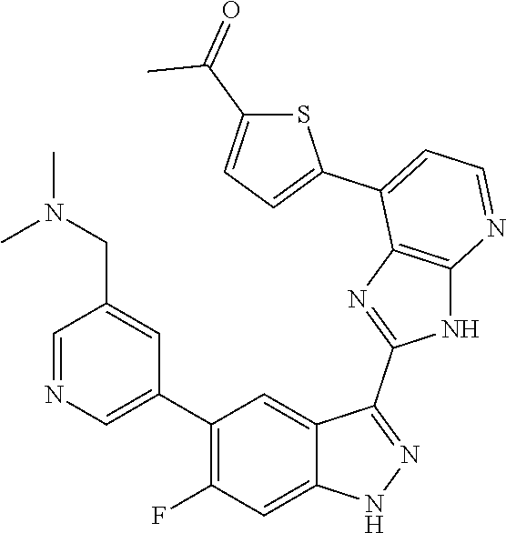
C1=NC=C(C2=C(F)C=C3C(=C2)C(C2=NC4=C(N2)N=CC=C4C2=CC=C(C(=O)C)S2)=NN3)C=C1CN(C)C
